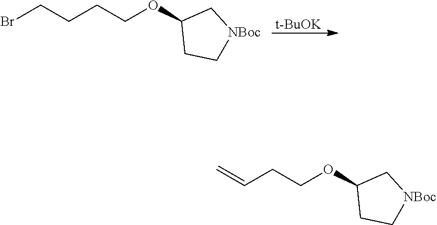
[t-BuOK].C1(OCCCCBr)CC[NBoc]C1.C1(OCCC=C)CC[NBoc]C1
